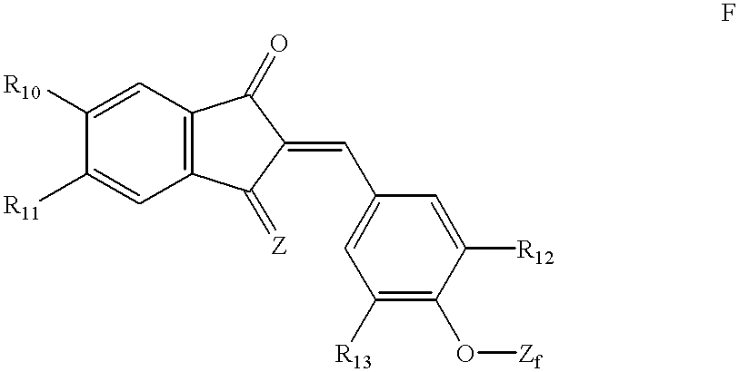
C12=C(C=C([R10])C([R11])=C1)C(=O)C(=CC1=CC([R13])=C(O[Zf])C([R12])=C1)C2=[Z]
